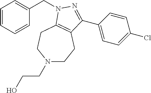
C1=CC=CC(CN2C3=C(CCN(CCO)CC3)C(C3=CC=C(Cl)C=C3)=N2)=C1
